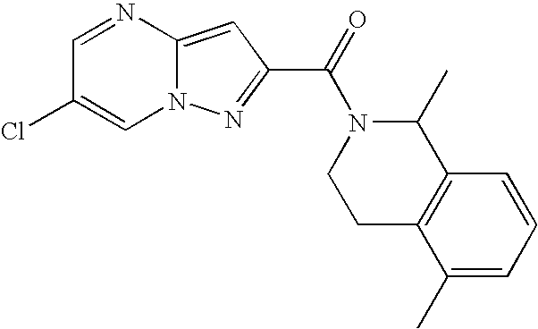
N1=CC(Cl)=CN2C1=CC(C(=O)N1CCC3=C(C1C)C=CC=C3C)=N2
